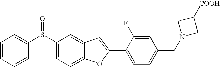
C1=CC=CC(S(C2=CC=C3C(=C2)C=C(C2=CC=C(CN4CC([COOH])C4)C=C2F)O3)=O)=C1
